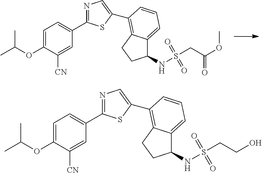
N1=C(C2=CC=C(OC(C)C)C([CN])=C2)SC(C2=C3C(=CC=C2)C(NS(CC(OC)=O)(=O)=O)CC3)=C1.N1=C(C2=CC=C(OC(C)C)C([CN])=C2)SC(C2=C3C(=CC=C2)C(NS(CCO)(=O)=O)CC3)=C1
